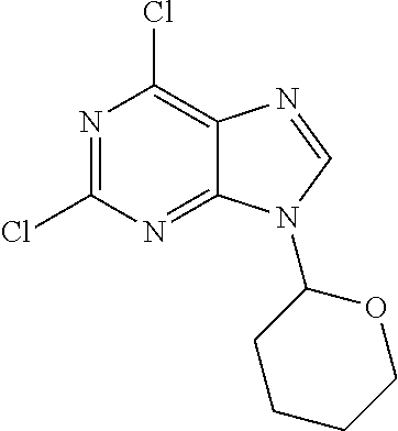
N1=C(Cl)N=C2C(=C1Cl)N=CN2C1CCCCO1
